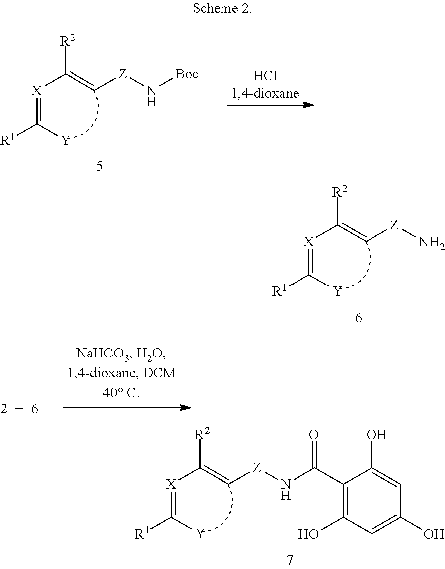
[R1]C([Y])=[X]C(=C[Z]N)[R2].[R1]C([Y])=[X]C(=C[Z]NC(C1=C(O)C=C(O)C=C1O)=O)[R2].[R1]C([Y])=[X]C(=C[Z]N[Boc])[R2]
